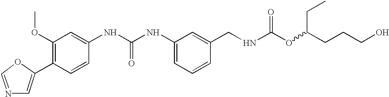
C1=C(C2=C(OC)C=C(NC(NC3=CC=CC(CNC(OC(CCCO)CC)=O)=C3)=O)C=C2)OC=N1
